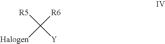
[R5]C([Y])([R6])[Halogen]
